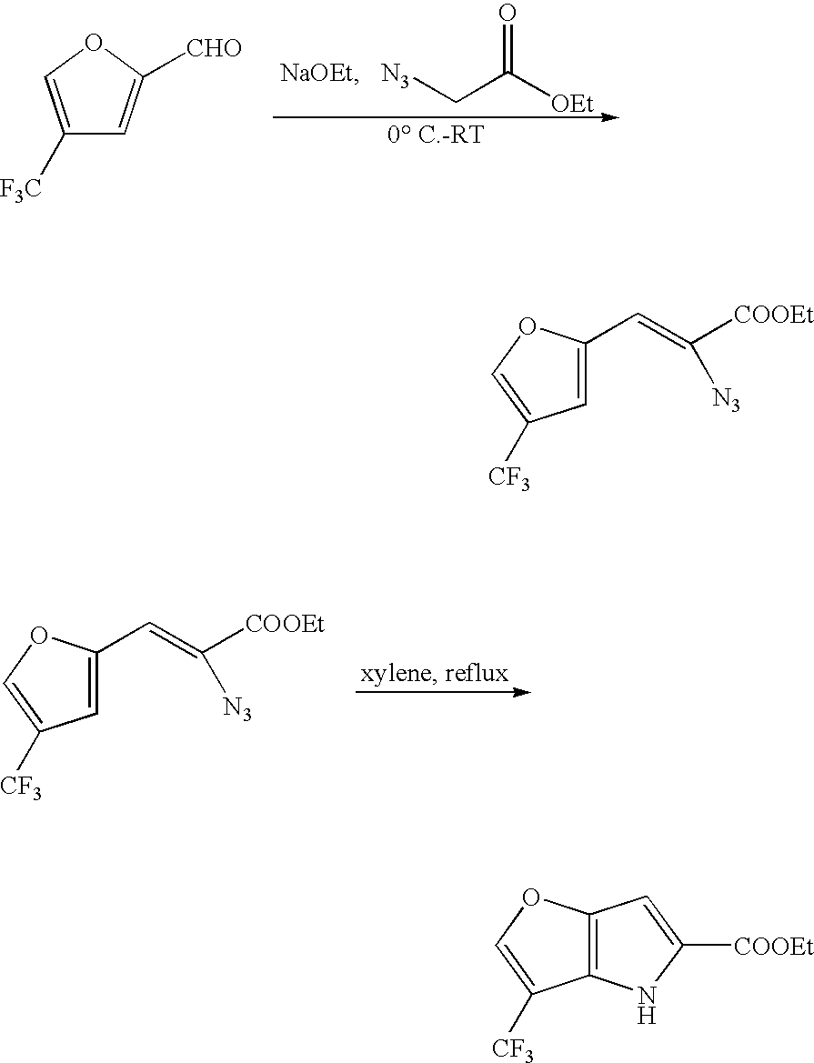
[N3]CC([OEt])=O.[NaOEt].C1([F3C])=COC([CHO])=C1.C1=C(C=C([COOEt])[N3])OC=C1[CF3].C1=C(C=C([COOEt])[N3])OC=C1[CF3].C12=C(OC=C1[CF3])C=C([COOEt])N2
